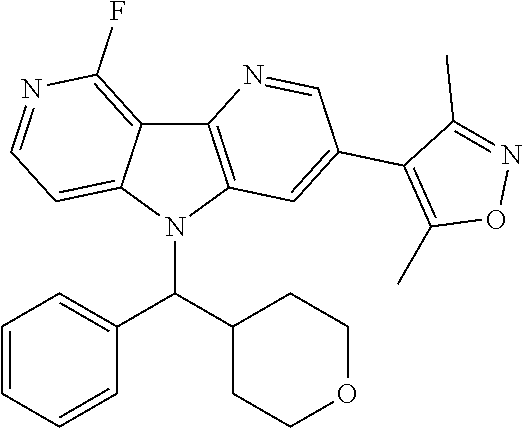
C12=C(N(C(C3=CC=CC=C3)C3CCOCC3)C3=CC=NC(F)=C13)C=C(C1=C(C)ON=C1C)C=N2
